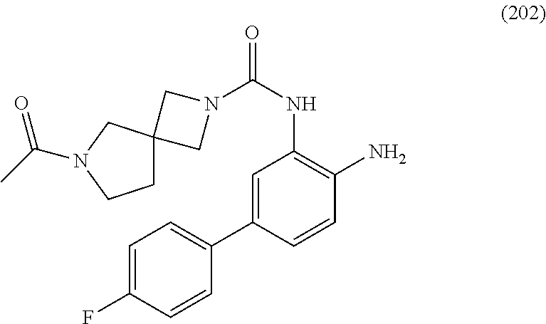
C1=C(F)C=CC(C2=CC(NC(=O)N3CC4(C3)CCN(C(C)=O)C4)=C(N)C=C2)=C1
